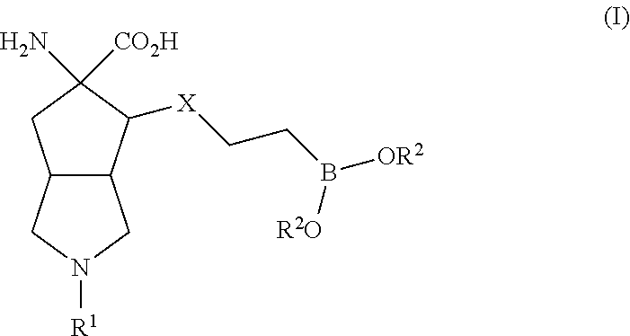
C12C(C([X]CCB([OR2])[R2O])C(N)([CO2H])C1)CN([R1])C2
